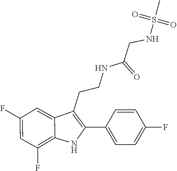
O=S(NCC(NCCC1=C(C2=CC=C(F)C=C2)NC2=C(F)C=C(F)C=C12)=O)(=O)C
